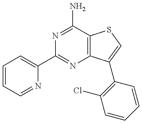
C1=CC=NC(C2=NC3=C(C(N)=N2)SC=C3C2=C(Cl)C=CC=C2)=C1
